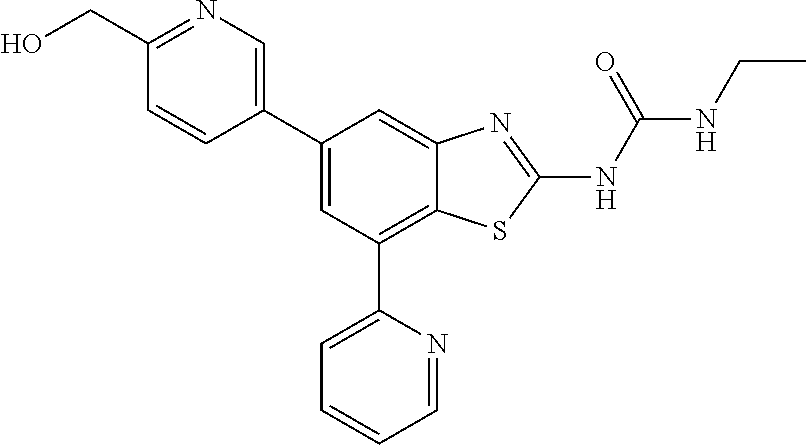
C1(C2=CN=C(CO)C=C2)=CC(C2=CC=CC=N2)=C2C(=C1)N=C(NC(NCC)=O)S2
